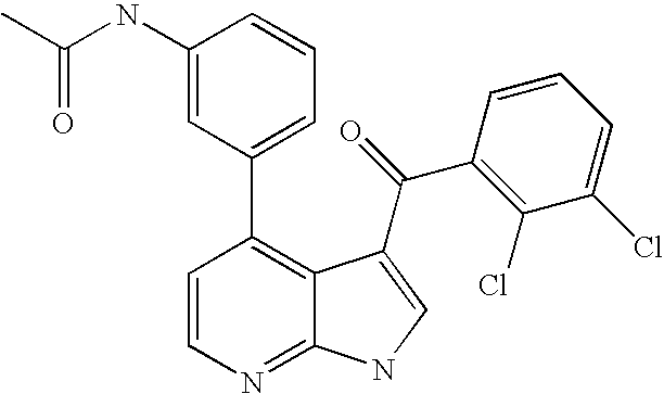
C1=CN=C2C(=C1C1=CC=CC(NC(C)=O)=C1)C(C(C1=C(Cl)C(Cl)=CC=C1)=O)=CN2
